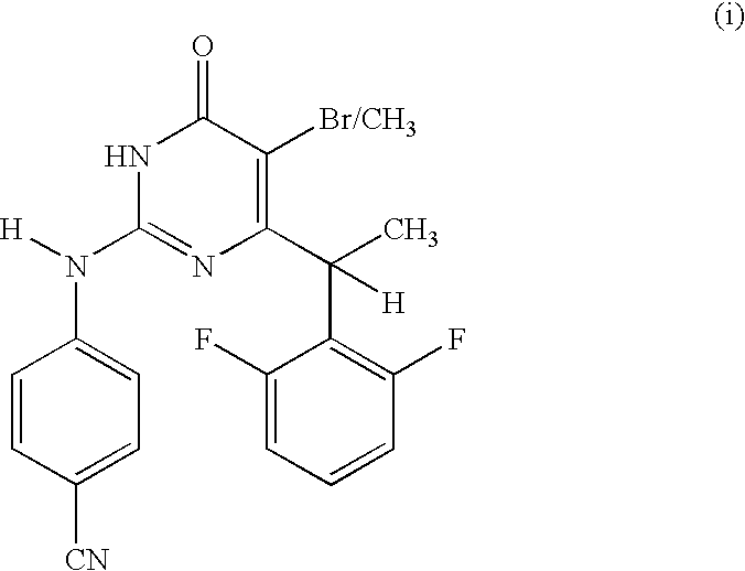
C1=CC([CN])=CC=C1N([H])C1=NC(C(C)(C2=C(F)C=CC=C2F)[H])=C([Br/CH3])C(=O)N1
